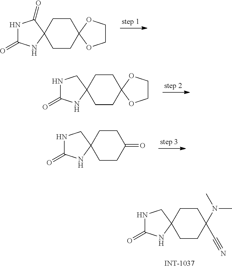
N1C(=O)NC2(C1=O)CCC1(CC2)OCCO1.N1C(=O)NC2(C1)CCC1(CC2)OCCO1.N1C(=O)NC2(C1)CCC(=O)CC2.N1C(=O)NC2(C1)CCC(N(C)C)(C#N)CC2
